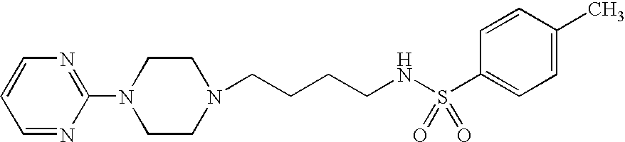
C1=NC(N2CCN(CCCCNS(C3=CC=C(C)C=C3)(=O)=O)CC2)=NC=C1
